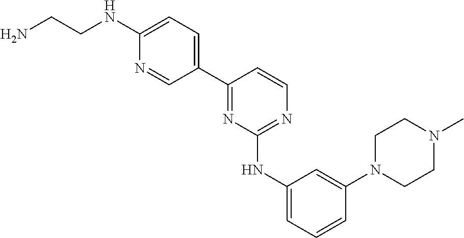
N(C1=CC=C(C2=NC(NC3=CC=CC(N4CCN(C)CC4)=C3)=NC=C2)C=N1)CCN
